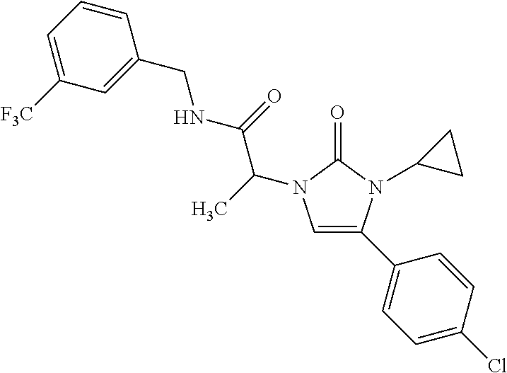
C1=C(C2=CC=C(Cl)C=C2)N(C2CC2)C(=O)N1C(C(NCC1=CC([F3C])=CC=C1)=O)C
